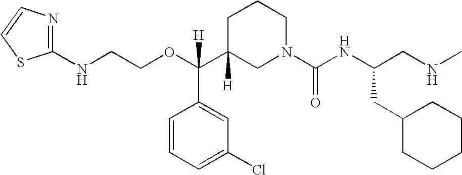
N1=C(NCCOC(C2([H])CN(C(NC(CNC)CC3CCCCC3)=O)CCC2)(C2=CC(Cl)=CC=C2)[H])SC=C1
